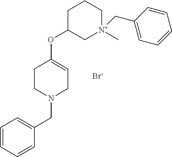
C1CN(CC2=CC=CC=C2)CC=C1OC1C[N+](CC2=CC=CC=C2)(C)CCC1.[Br-]
